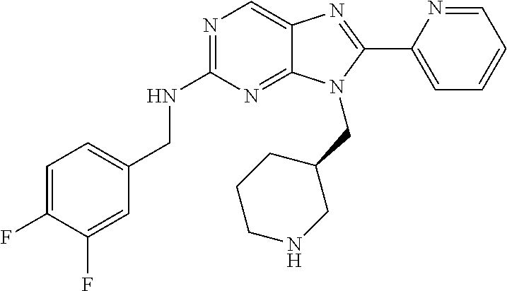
C1=C(F)C(F)=CC(CNC2=NC=C3C(=N2)N(CC2CCCNC2)C(C2=CC=CC=N2)=N3)=C1
